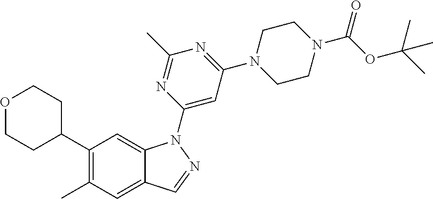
C1=C(N2C3=CC(C4CCOCC4)=C(C)C=C3C=N2)N=C(C)N=C1N1CCN(C(OC(C)(C)C)=O)CC1
